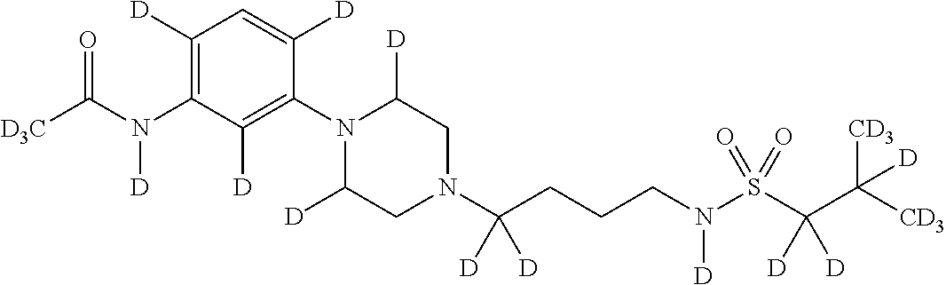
C1([D])=C(N(C([D3C])=O)[D])C([D])=C(N2C([D])CN(C(CCCN(S(C(C([CD3])([CD3])[D])([D])[D])(=O)=O)[D])([D])[D])CC2[D])C([D])=C1
